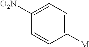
C1([O2N])=CC=C([M])C=C1
